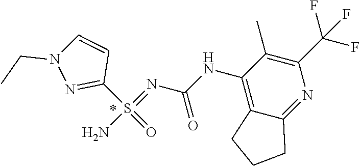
C1(S(=O)(=NC(NC2=C3C(=NC(C(F)(F)F)=C2C)CCC3)=O)N)=NN(CC)C=C1
